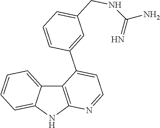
C12=C(NC3=CC=CC=C13)N=CC=C2C1=CC(CNC(N)=N)=CC=C1
